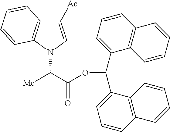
N1(C(C(OC(C2=CC=CC3=C2C=CC=C3)C2=CC=CC3=C2C=CC=C3)=O)[Me])C=C([Ac])C2=C1C=CC=C2
